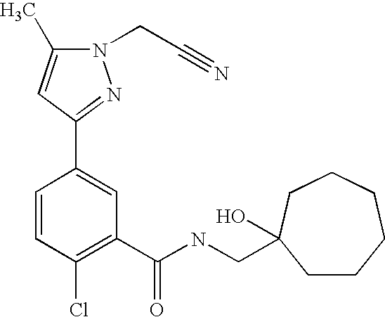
N1(CC#N)C(C)=CC(C2=CC(C(NCC3(O)CCCCCC3)=O)=C(Cl)C=C2)=N1
